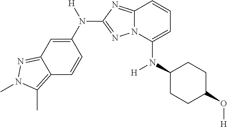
N(C1=CC=CC2=NC(N(C3=CC4=NN(C)C(C)=C4C=C3)[H])=NN12)(C1CCC(O[H])CC1)[H]
